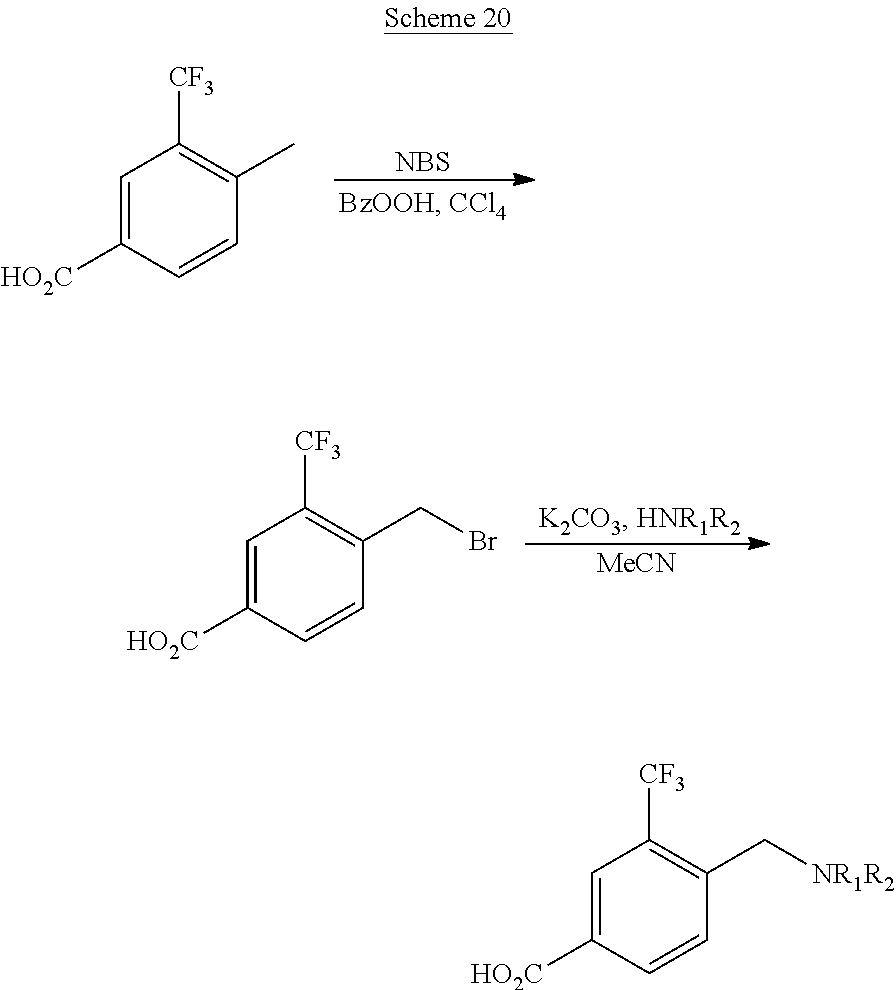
[NBS].C1=C([HO2C])C=CC(C)=C1[CF3].[MeCN].C1=C([HO2C])C=CC(CBr)=C1[CF3].C1=C([HO2C])C=CC(C[NR1R2])=C1[CF3]
